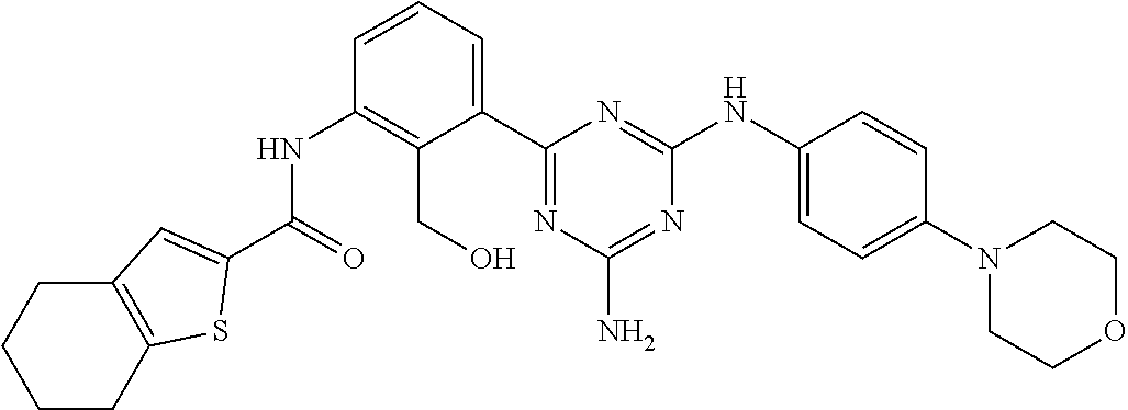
N(C1=C(CO)C(C2=NC(N)=NC(NC3=CC=C(N4CCOCC4)C=C3)=N2)=CC=C1)C(=O)C1=CC2=C(CCCC2)S1
